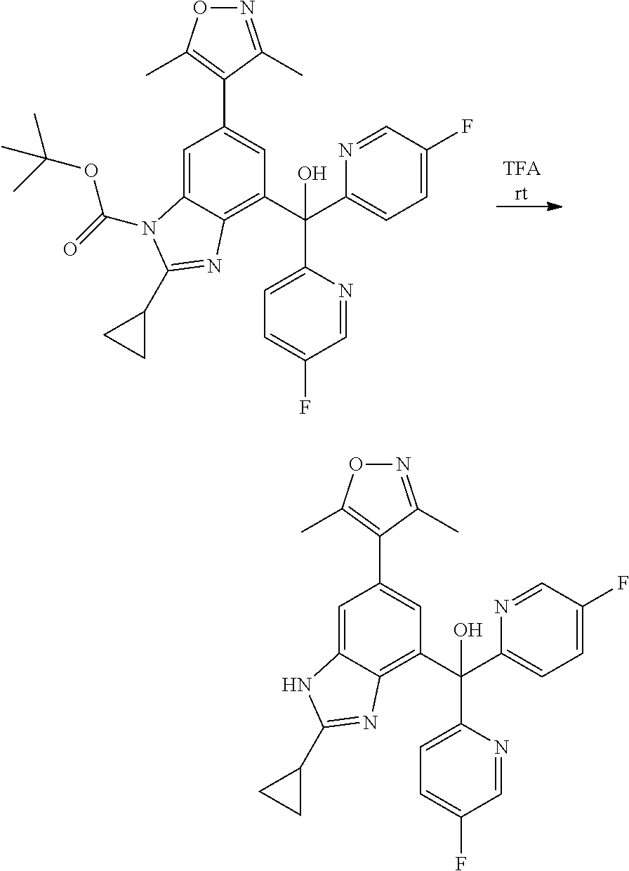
[TFArt].C12=CC(C3=C(C)ON=C3C)=CC(C(C3=CC=C(F)C=N3)(C3=CC=C(F)C=N3)O)=C1N=C(C1CC1)N2C(=O)OC(C)(C)C.C12=CC(C3=C(C)ON=C3C)=CC(C(C3=CC=C(F)C=N3)(C3=CC=C(F)C=N3)O)=C1N=C(C1CC1)N2
